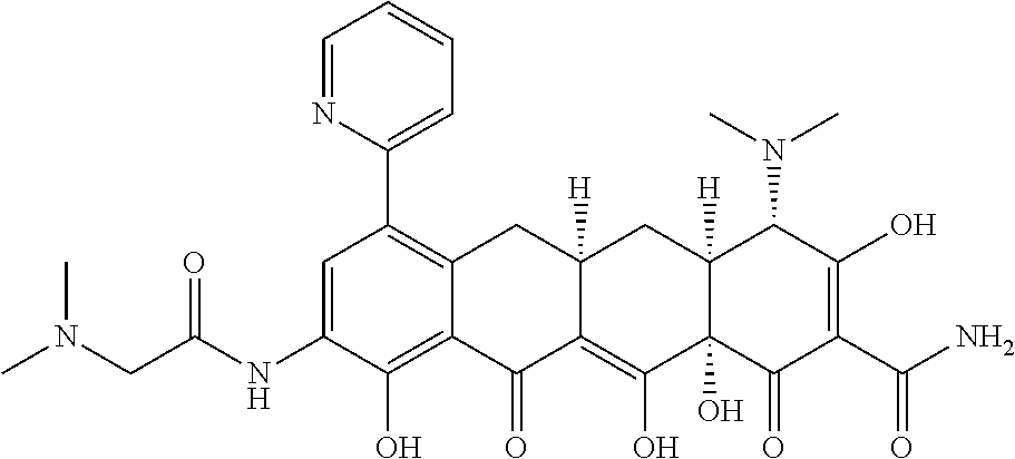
C1=C(NC(CN(C)C)=O)C(O)=C2C(=C1C1=CC=CC=N1)CC1([H])C(=C(O)C3(O)C([H])(C1)C(N(C)C)C(O)=C(C(=O)N)C3=O)C2=O
